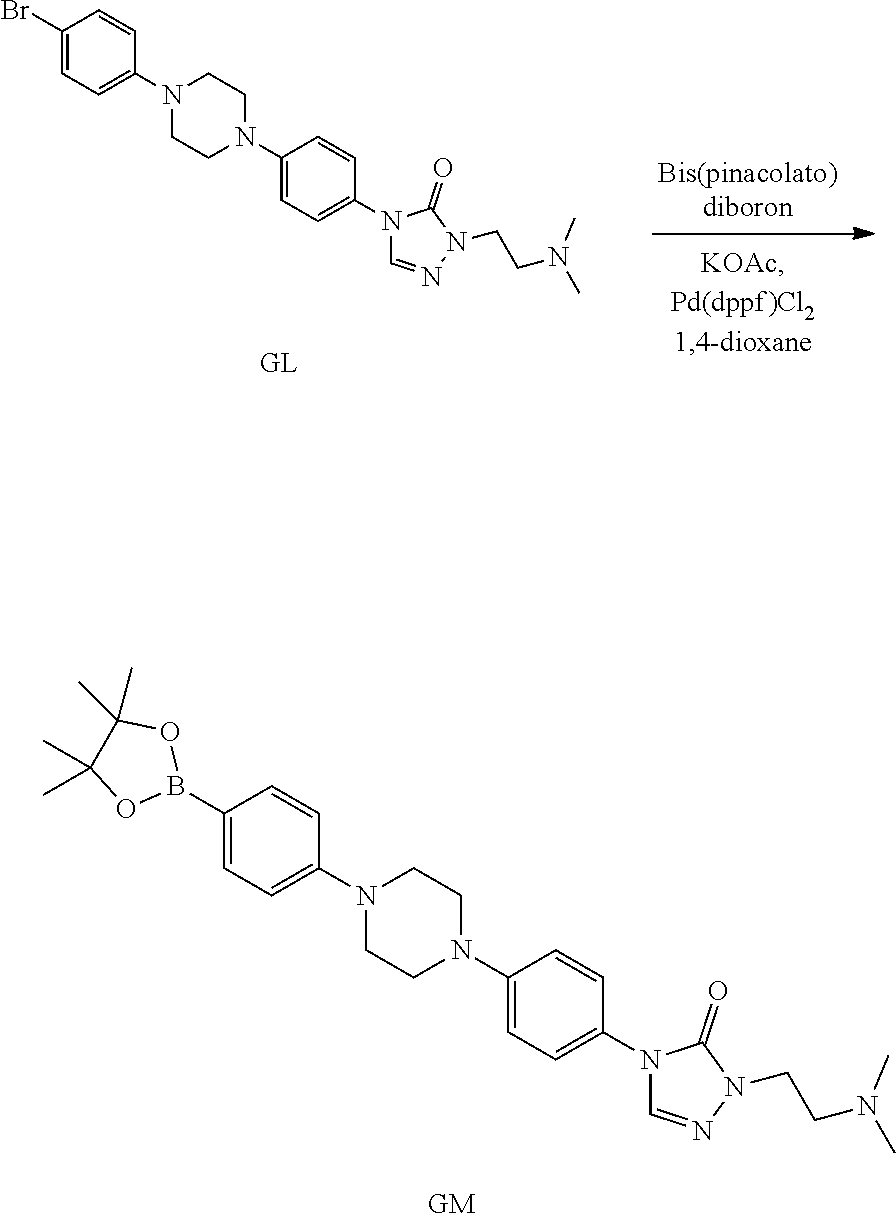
[GL].C1(Br)=CC=C(N2CCN(C3=CC=C(N4C=NN(CCN(C)C)C4=O)C=C3)CC2)C=C1.C1(B2OC(C)(C)C(C)(C)O2)=CC=C(N2CCN(C3=CC=C(N4C=NN(CCN(C)C)C4=O)C=C3)CC2)C=C1.[GM]
